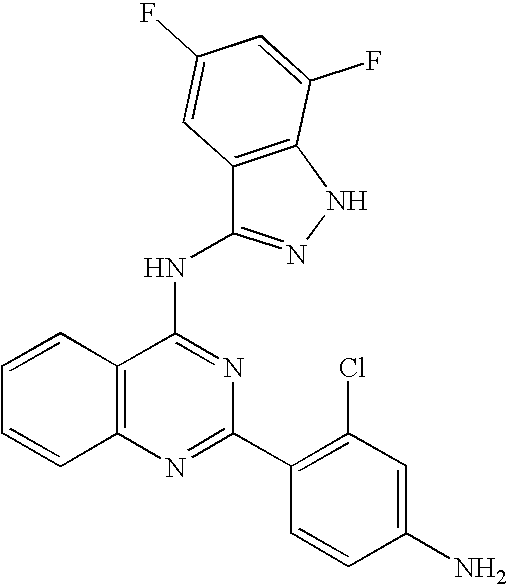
C12=C(N=C(C3=C(Cl)C=C(N)C=C3)N=C1NC1=NNC3=C1C=C(F)C=C3F)C=CC=C2
